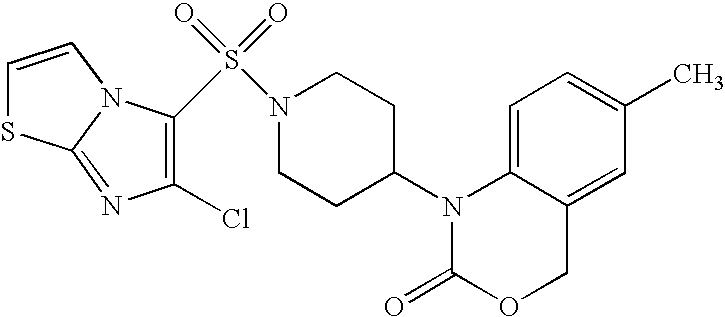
C1=C2C(=CC(C)=C1)COC(=O)N2C1CCN(S(=O)(=O)C2=C(Cl)N=C3N2C=CS3)CC1
